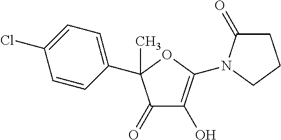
C1(C2(C)C(=O)C(O)=C(N3C(=O)CCC3)O2)=CC=C(Cl)C=C1
